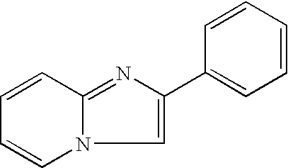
N12C(=NC(C3=CC=CC=C3)=C1)C=CC=C2
